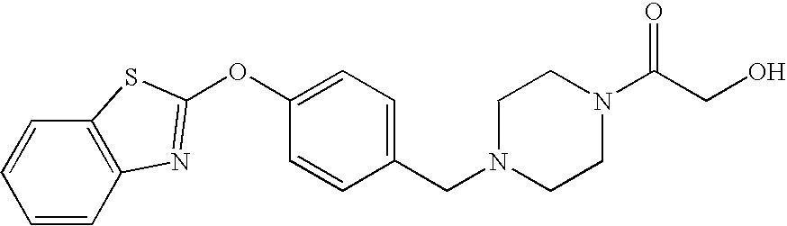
C1=CC2=C(C=C1)SC(OC1=CC=C(CN3CCN(C(CO)=O)CC3)C=C1)=N2
